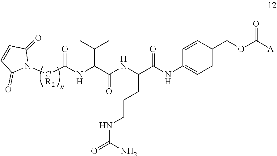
N1([CR2]C(NC(C(NC(C(NC2=CC=C(COC([A])=O)C=C2)=O)CCCNC(=O)N)=O)C(C)C)=O)C(=O)C=CC1=O
